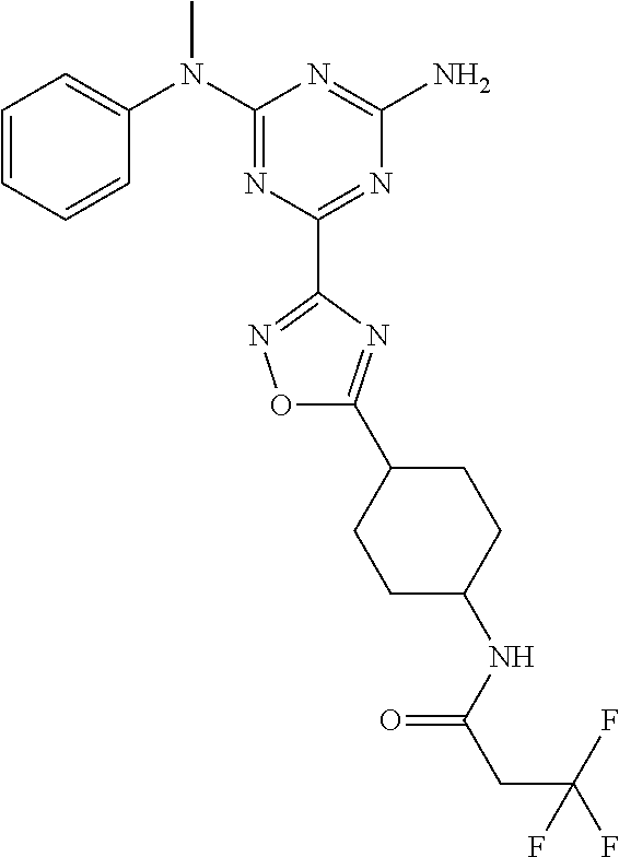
C1=CC=CC(N(C2=NC(C3=NOC(C4CCC(NC(CC(F)(F)F)=O)CC4)=N3)=NC(N)=N2)C)=C1
